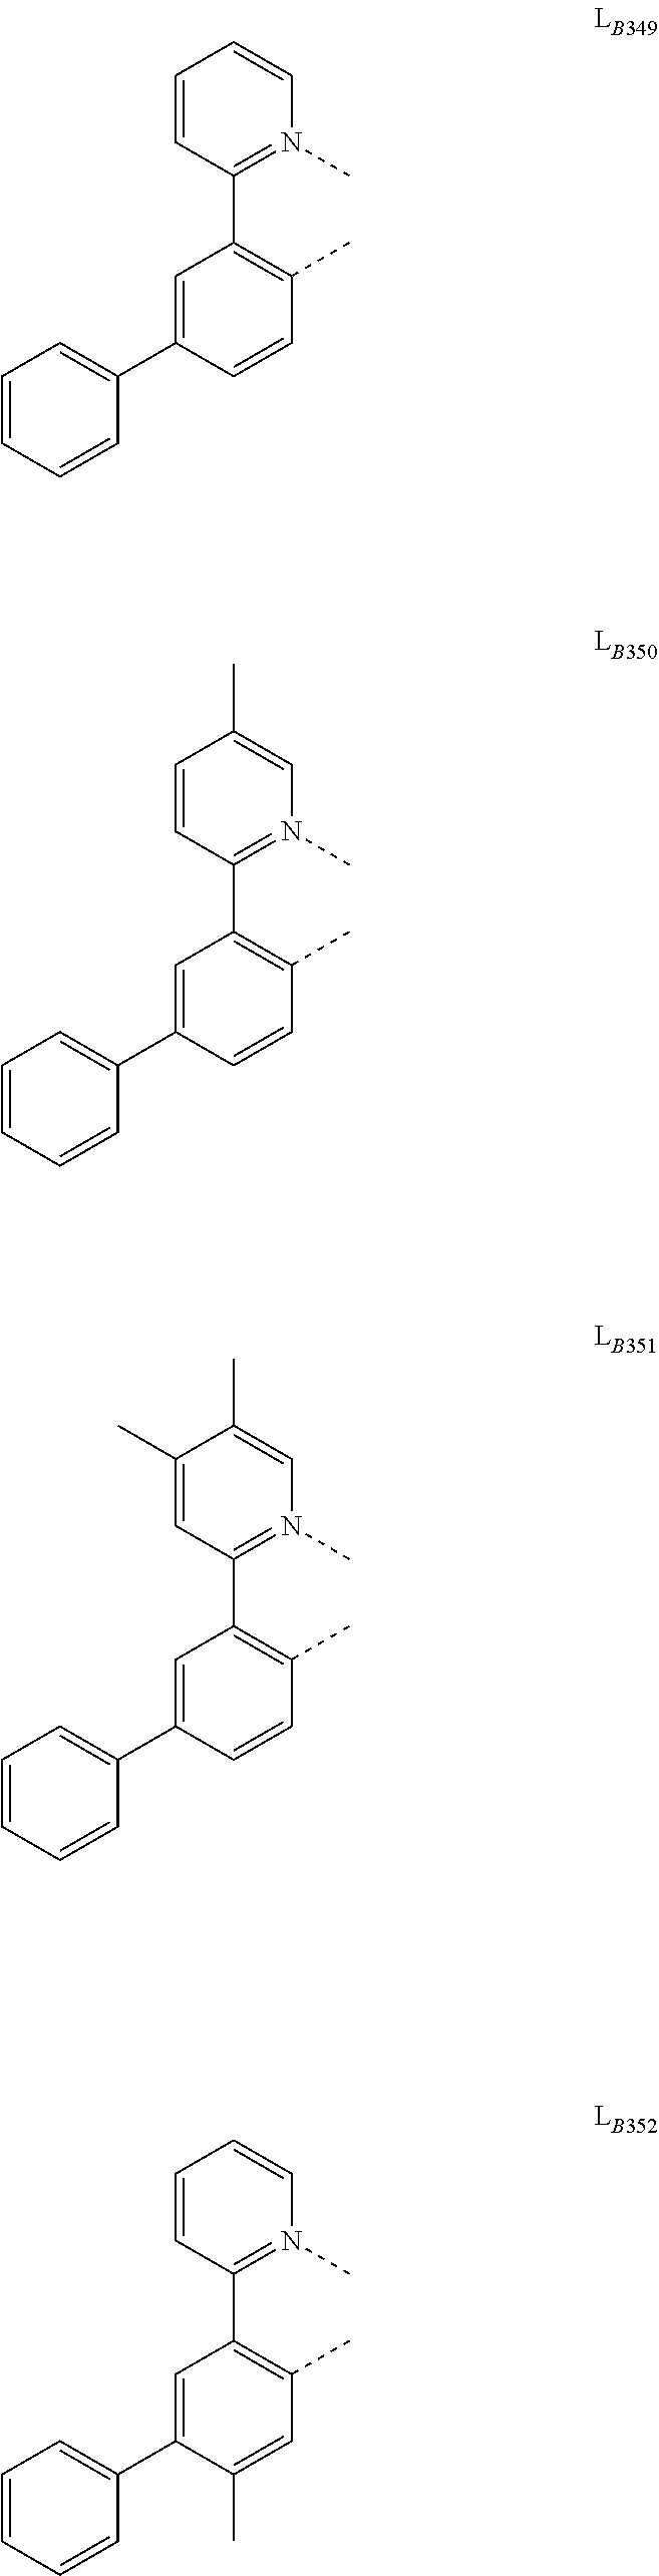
C1=C(C2=CC=CC=C2)C=CC(C)=C1C1=N(C)C=C(C)C=C1.C1=C(C2=CC=CC=C2)C=CC(C)=C1C1=N(C)C=C(C)C(C)=C1.C1=C(C2=CC=CC=C2)C(C)=CC(C)=C1C1=N(C)C=CC=C1.C1=C(C2=CC=CC=C2)C=CC(C)=C1C1=N(C)C=CC=C1
